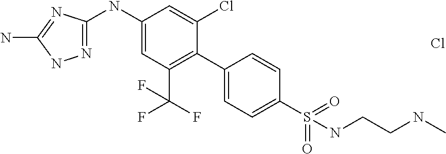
N1=C(NC2=CC(C(F)(F)F)=C(C3=CC=C(S(=O)(=O)NCCNC)C=C3)C(Cl)=C2)N=C(N)N1.Cl
